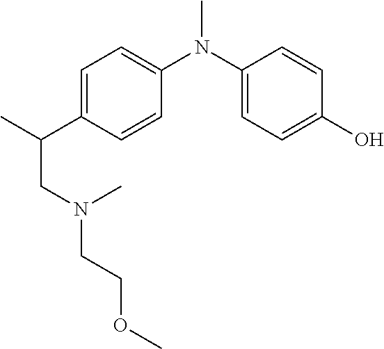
C1=C(C(C)CN(CCOC)C)C=CC(N(C2=CC=C(O)C=C2)C)=C1
